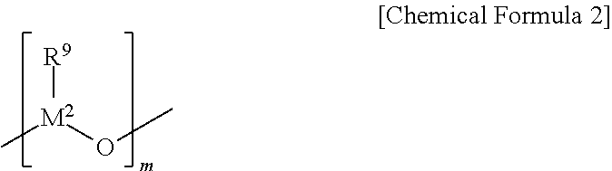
C[M2](OC)[R9]
